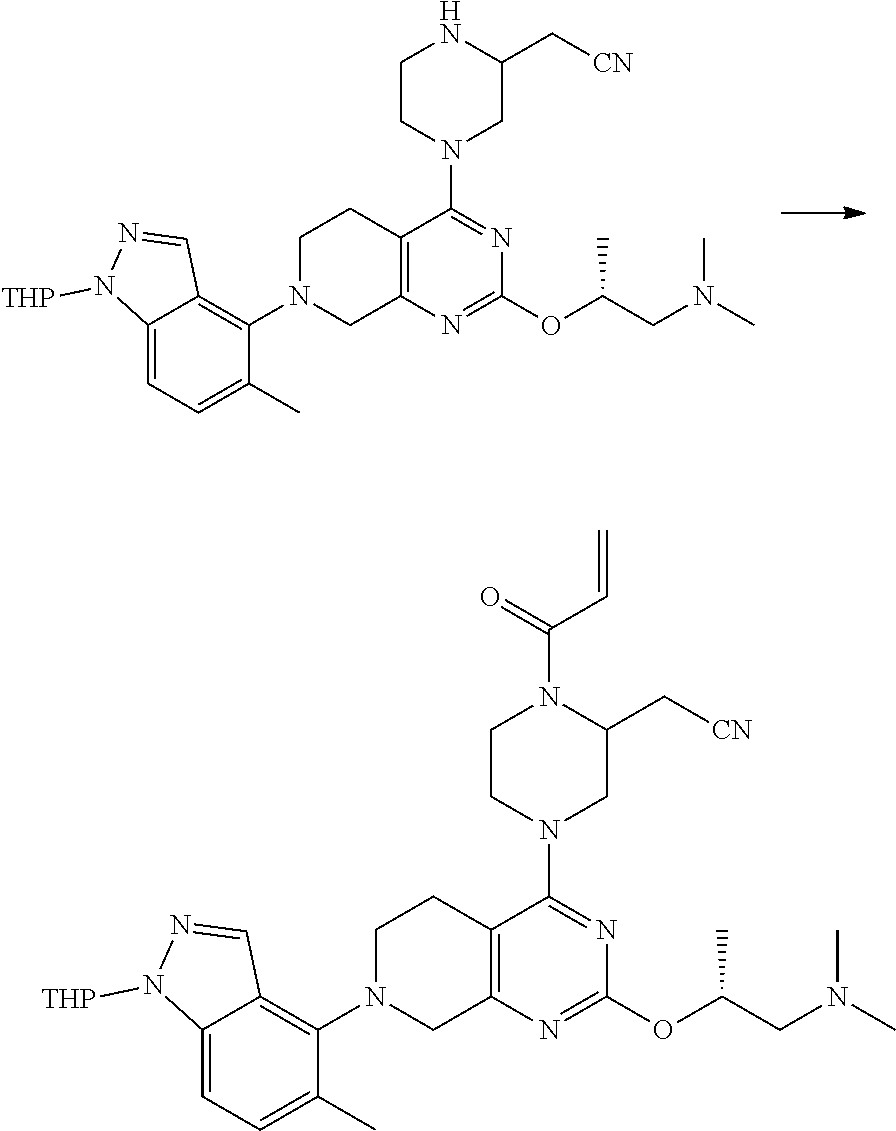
C1(N2CCC3=C(N=C(OC(CN(C)C)C)N=C3N3CCN(C(C=C)=O)C(C[CN])C3)C2)=C2C(=CC=C1C)N([THP])N=C2.C1(N2CCC3=C(N=C(OC(CN(C)C)C)N=C3N3CCNC(C[CN])C3)C2)=C2C(=CC=C1C)N([THP])N=C2
